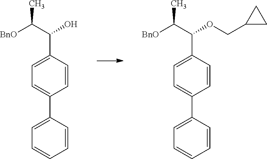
C1=C(C2=CC=CC=C2)C=CC(C(C([BnO])C)O)=C1.C1=C(C2=CC=CC=C2)C=CC(C(C([BnO])C)OCC2CC2)=C1
